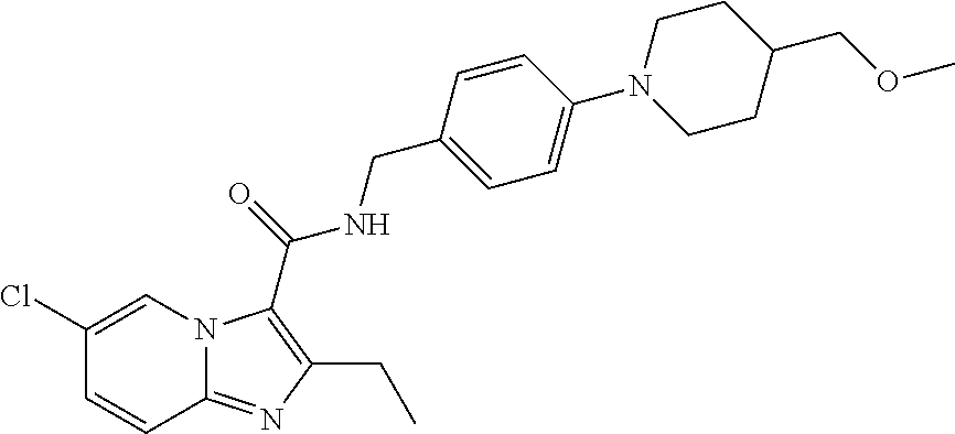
C1(Cl)=CN2C(=NC(CC)=C2C(NCC2=CC=C(N3CCC(COC)CC3)C=C2)=O)C=C1
